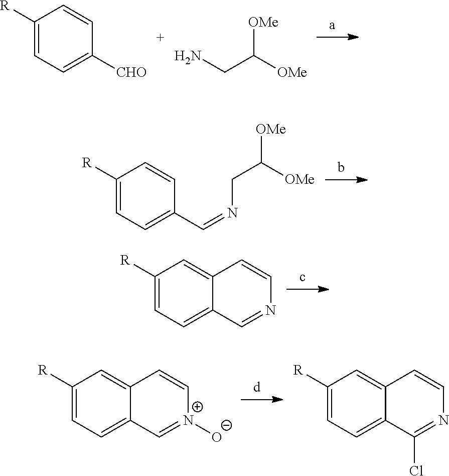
C1([R])=CC=C([CHO])C=C1.C([OMe])([OMe])CN.C1([R])=CC=C(C=NCC([OMe])[OMe])C=C1.C1([R])=CC=C2C(=C1)C=CN=C2.C1([R])=CC=C2C(=C1)C=C[N+]([O-])=C2.C1([R])=CC=C2C(=C1)C=CN=C2Cl
